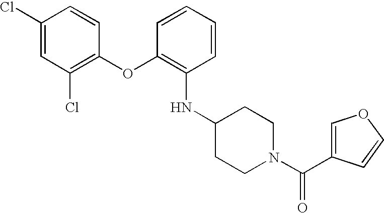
O(C1=C(Cl)C=C(Cl)C=C1)C1=C(NC2CCN(C(C3=COC=C3)=O)CC2)C=CC=C1
